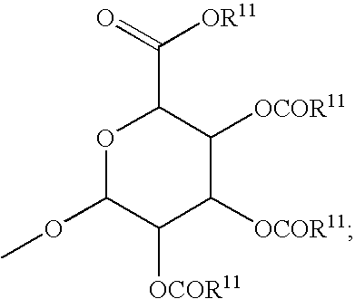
O=C([OR11])C1OC(OC)C([OCOR11])C([OCOR11])C1[OCOR11]
